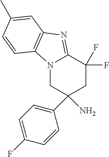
N12CC(C3=CC=C(F)C=C3)(N)CC(F)(F)C1=NC1=C2C=CC(C)=C1
